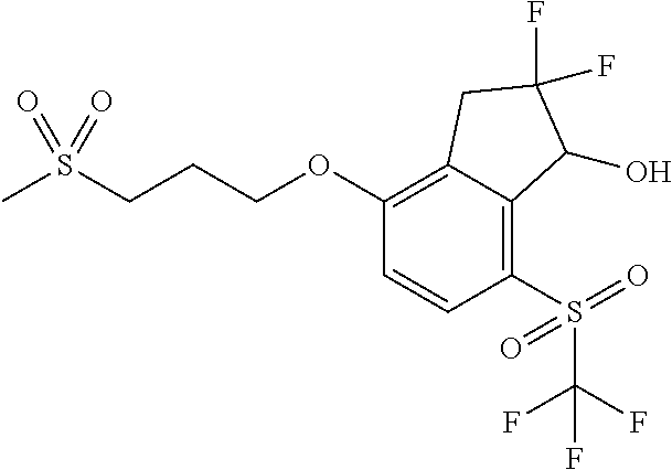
C1(OCCCS(C)(=O)=O)=C2C(=C(S(=O)(=O)C(F)(F)F)C=C1)C(O)C(F)(F)C2
